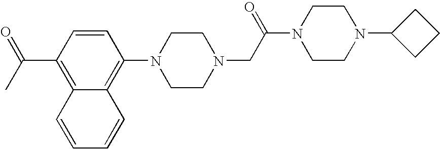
C1(N2CCN(CC(N3CCN(C4CCC4)CC3)=O)CC2)=C2C(=C(C(C)=O)C=C1)C=CC=C2
